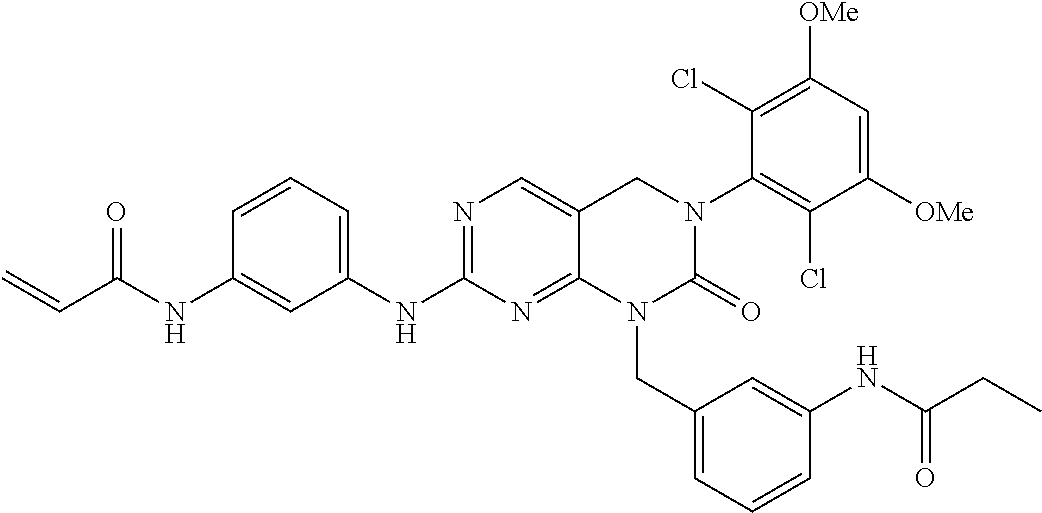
N(C1=NC=C2C(=N1)N(CC1=CC=CC(NC(CC)=O)=C1)C(=O)N(C1=C(Cl)C([OMe])=CC([OMe])=C1Cl)C2)C1=CC=CC(NC(C=C)=O)=C1
